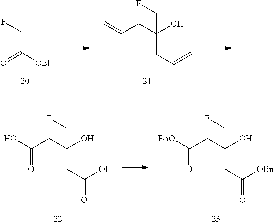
FCC(=O)[OEt].C(C(CC=C)(O)CF)C=C.C(C(CC(O)=O)(O)CF)C(O)=O.C(C(CC([OBn])=O)(O)CF)C([BnO])=O
